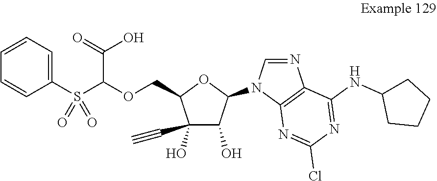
C1(O)(C#C)C(O)C(N2C3=C(N=C2)C(NC2CCCC2)=NC(Cl)=N3)OC1COC(S(C1=CC=CC=C1)(=O)=O)C(=O)O
